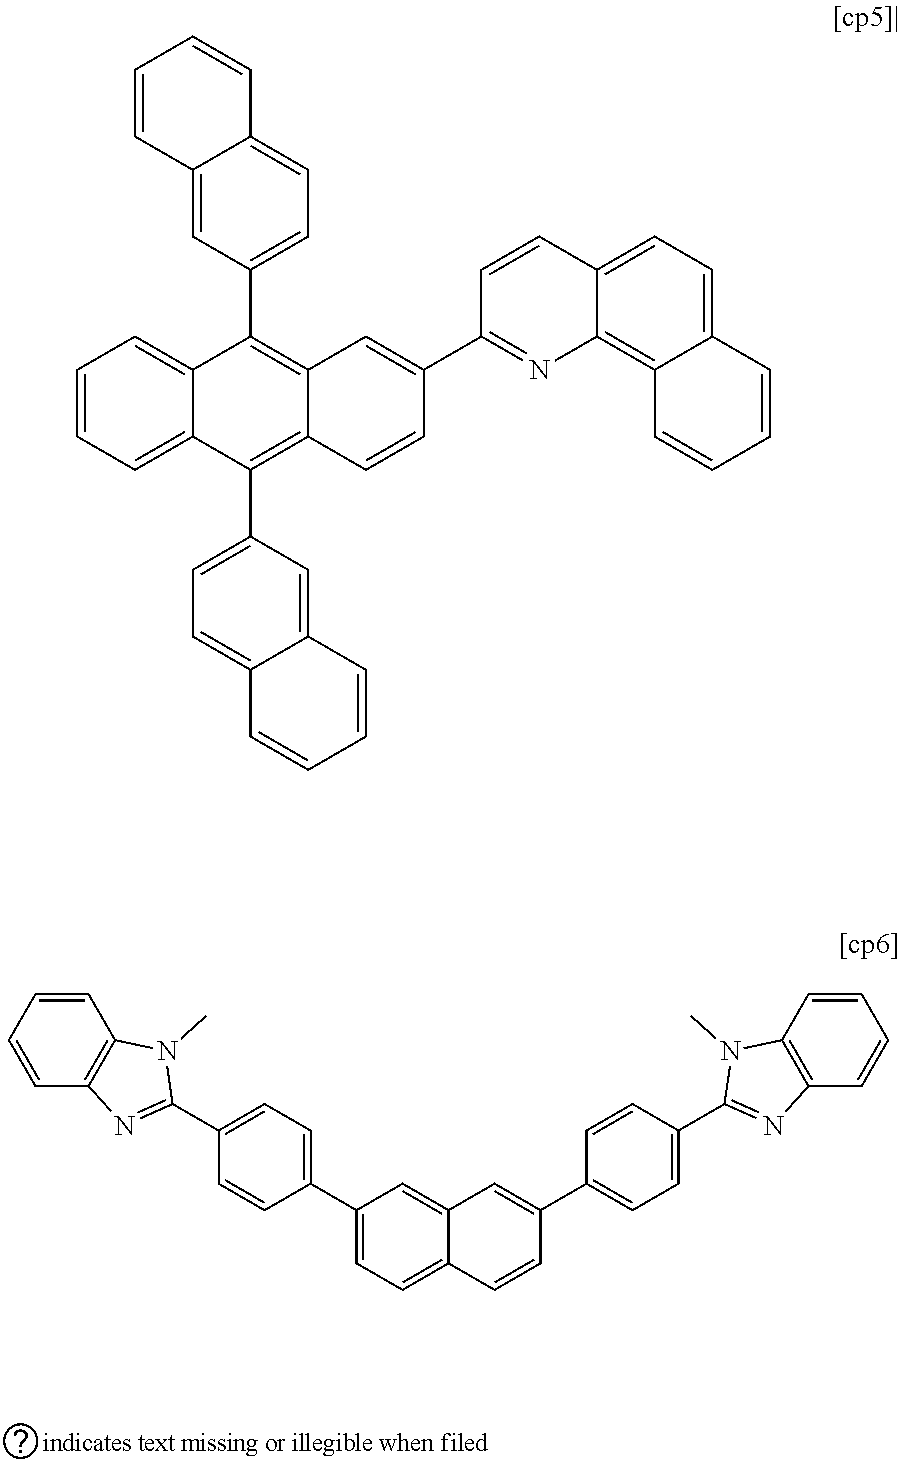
C12=CC=CC=C1C(C1=CC=C3C(=C1)C=CC=C3)=C1C(=C2C2=CC=C3C(=C2)C=CC=C3)C=C(C2=NC3=C4C(=CC=C3C=C2)C=CC=C4)C=C1.C1=CC2=C(C=C1)N=C(C1=CC=C(C3=CC=C4C(=C3)C=C(C3=CC=C(C5=NC6=C(N5C)C=CC=C6)C=C3)C=C4)C=C1)N2C
